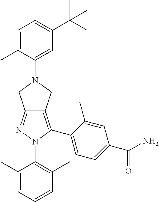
C1(C)=CC=CC(C)=C1N1C(C2=CC=C(C(N)=O)C=C2C)=C2C(=N1)CN(C1=CC(C(C)(C)C)=CC=C1C)C2
